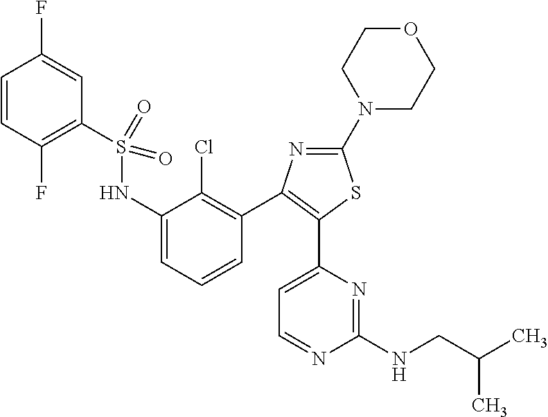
C1=CC(F)=C(S(NC2=CC=CC(C3=C(C4=CC=NC(NCC(C)C)=N4)SC(N4CCOCC4)=N3)=C2Cl)(=O)=O)C=C1F
